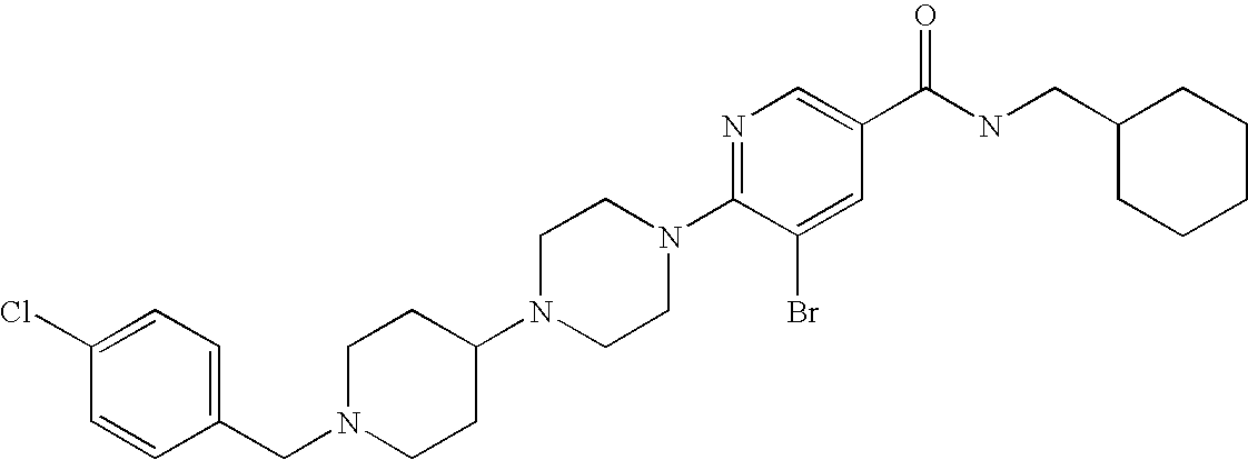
C(N1CCC(N2CCN(C3=NC=C(C(NCC4CCCCC4)=O)C=C3Br)CC2)CC1)C1=CC=C(Cl)C=C1
